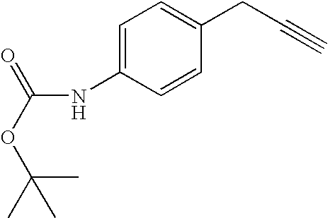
C1=C(NC(=O)OC(C)(C)C)C=CC(CC#C)=C1
